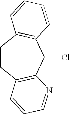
C1CC2=C(C(Cl)C3=C1C=CC=C3)N=CC=C2
